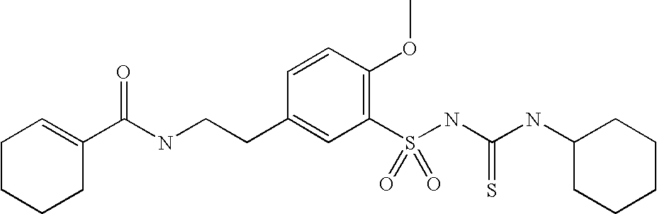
C1CC=C(C(NCCC2=CC(S(NC(NC3CCCCC3)=S)(=O)=O)=C(OC)C=C2)=O)CC1
